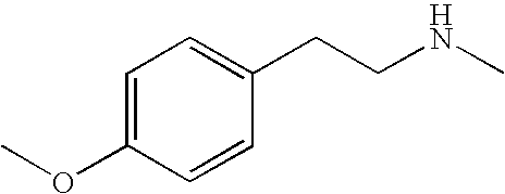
C1=C(OC)C=CC(CCNC)=C1
